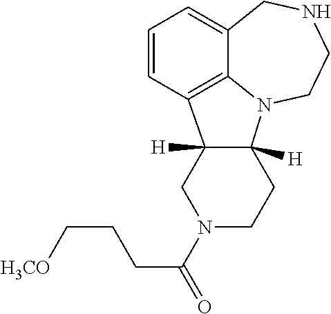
C1=CC2=C3C(=C1)CNCCN3C1([H])C2([H])CN(C(=O)CCC[H3CO])CC1
